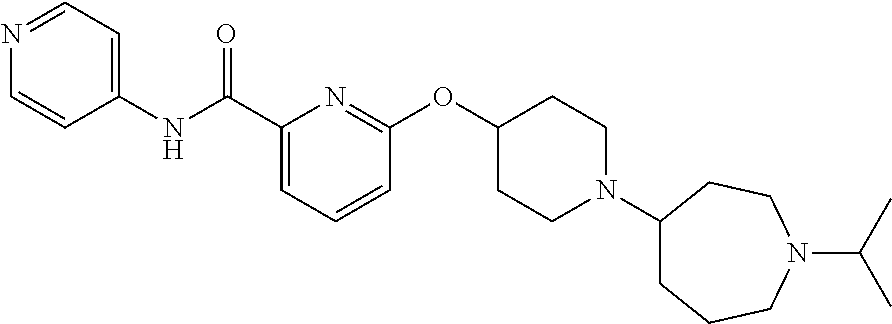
C1(C(NC2=CC=NC=C2)=O)=CC=CC(OC2CCN(C3CCCN(C(C)C)CC3)CC2)=N1
